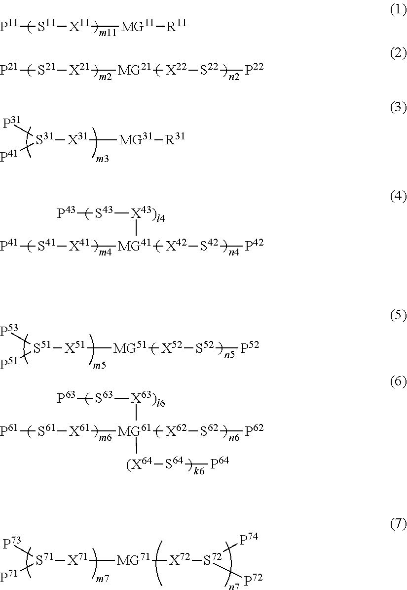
[P11][S11][X11][MG11][R11].[P21][S21][X21][MG21][X22][S22][P22].[P31][S31]([X31][MG31][R31])[P41].[P61][S61][X61][MG61]([X62][S62][P62])([X63)l6][S63][P63])[(X64][S64][P64].[P73][S71]([X71][MG71][X72][S72]([P74])[P72])[P71].[P41][S41][X41][MG41]([X42][S42][P42])[X43)l4][S43][P43].[P53][S51]([X51][MG51][X52][S52][P52])[P51]
